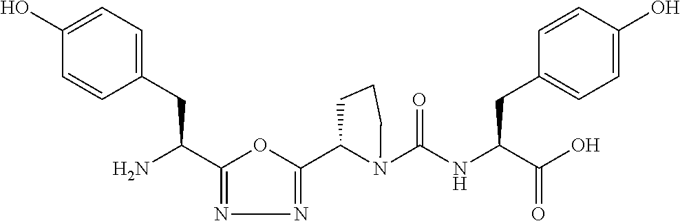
C1(C(N)CC2=CC=C(O)C=C2)=NN=C(C2N(C(NC(C(O)=O)CC3=CC=C(O)C=C3)=O)CCC2)O1
